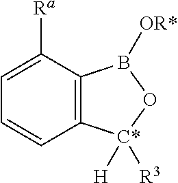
C12=C(C([Ra])=CC=C1)B([OR*])O[C*]2([H])[R3]
